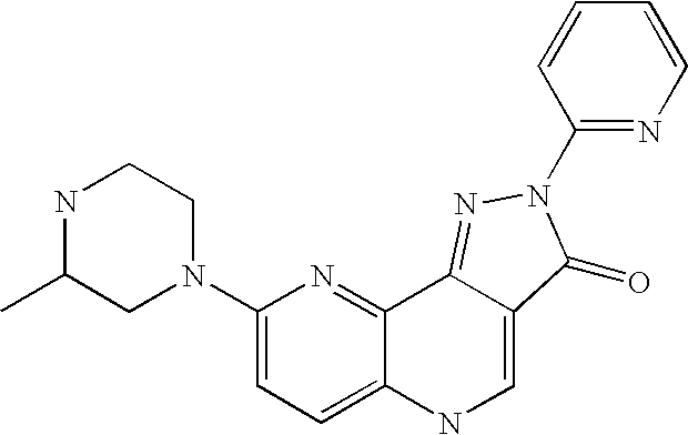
N1C(C)CN(C2=CC=C3C(=N2)C2=NN(C4=NC=CC=C4)C(=O)C2=CN3)CC1
